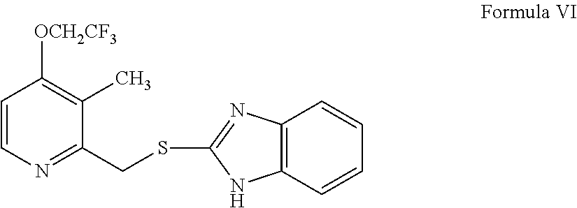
C1=CN=C(CSC2=NC3=C(N2)C=CC=C3)C(C)=C1[OCH2CF3]
